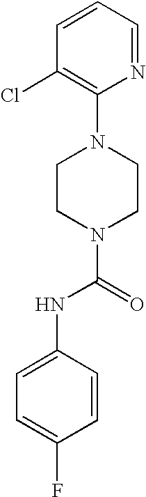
C1(N2CCN(C(NC3=CC=C(F)C=C3)=O)CC2)=C(Cl)C=CC=N1
